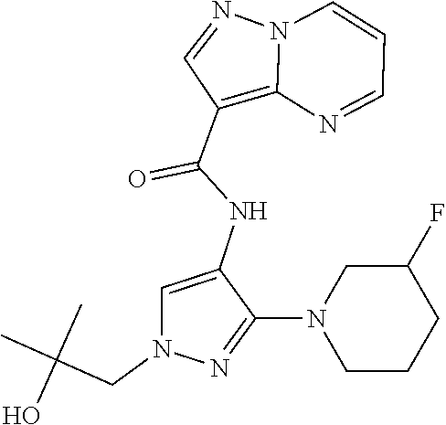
N12C(=C(C(NC3=CN(CC(C)(C)O)N=C3N3CCCC(F)C3)=O)C=N1)N=CC=C2
